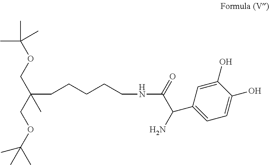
C(CCCCNC(=O)C(N)C1=CC=C(O)C(O)=C1)C(COC(C)(C)C)(COC(C)(C)C)C
